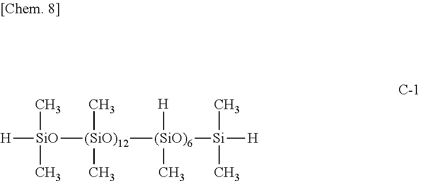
[H][SiO]([(SiO)12](C)(C)[(SiO)6]([H])(C)[Si]([H])(C)C)(C)C
